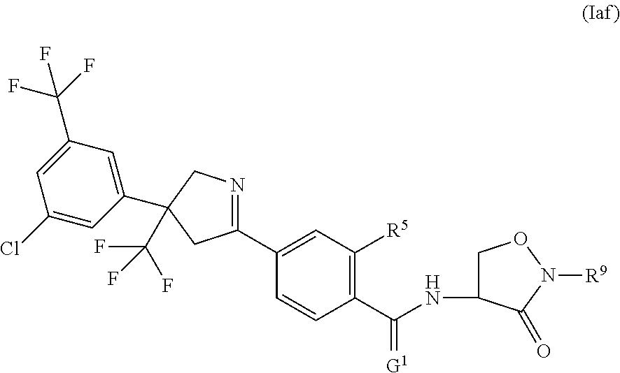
C1(C2=CC([R5])=C(C(=[G1])NC3CON([R9])C3=O)C=C2)=NCC(C2=CC(C(F)(F)F)=CC(Cl)=C2)(C(F)(F)F)C1
